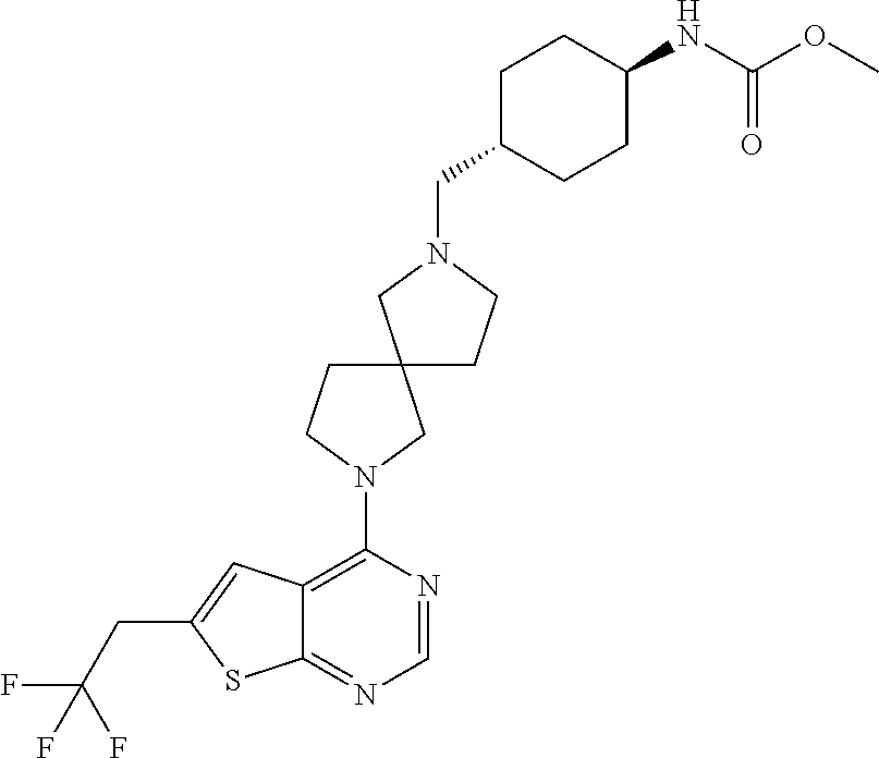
C12=C(N3CC4(CC3)CCN(CC3CCC(NC(OC)=O)CC3)C4)N=CN=C1SC(CC(F)(F)F)=C2
